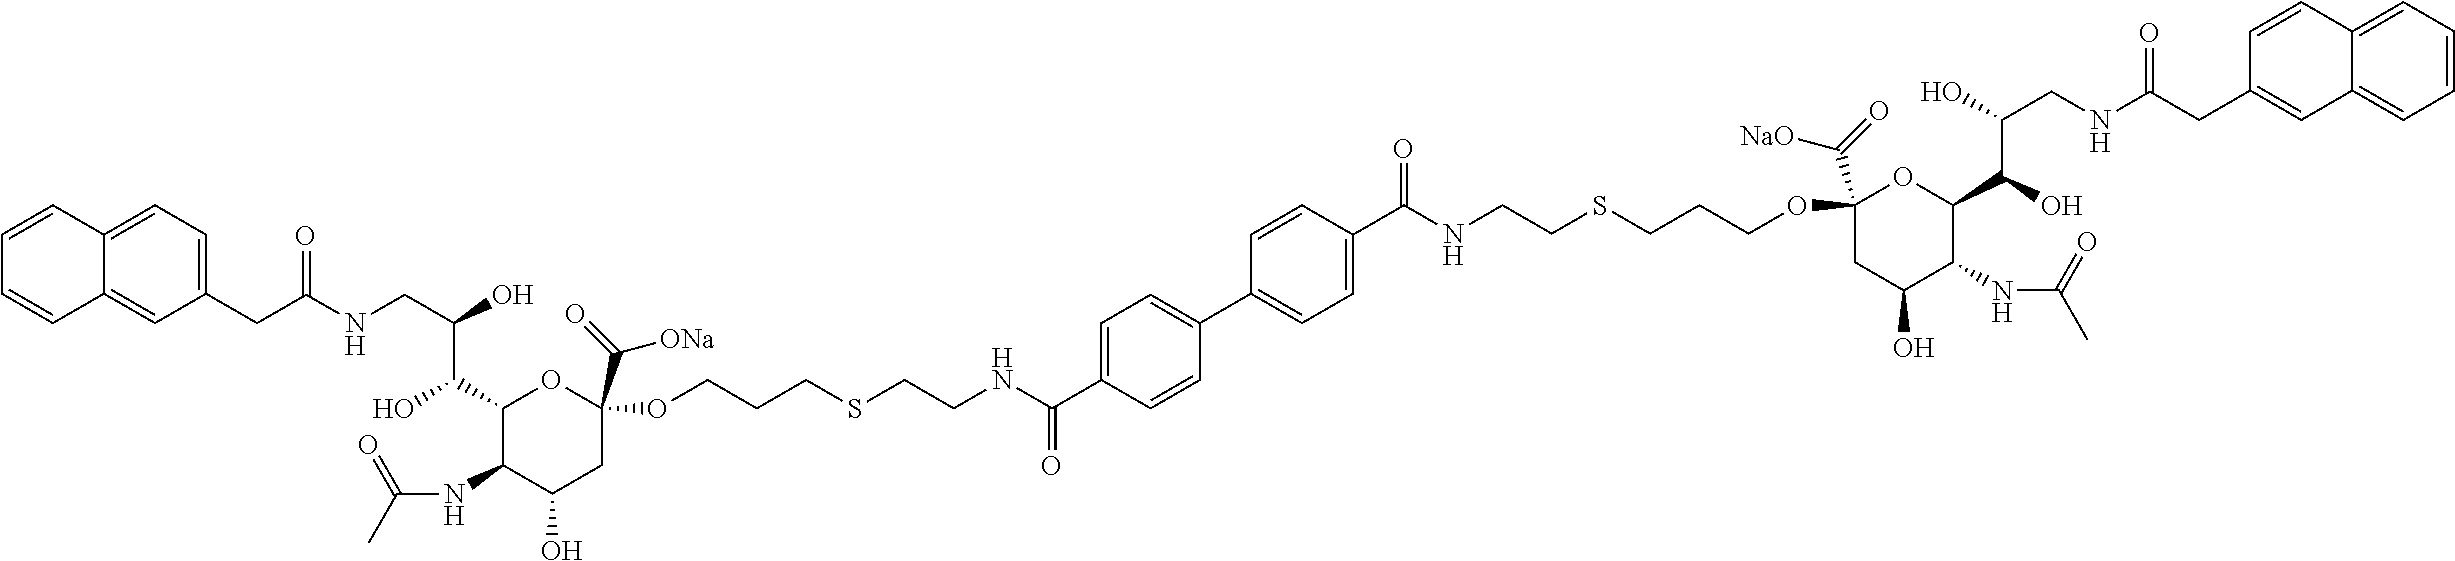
C(NCC(O)C(C1C(NC(C)=O)C(O)CC(C(=O)[ONa])(OCCCSCCNC(C2=CC=C(C3=CC=C(C(NCCSCCCOC4(C(=O)[NaO])CC(O)C(NC(C)=O)C(C(O)C(O)CNC(CC5=CC6=CC=CC=C6C=C5)=O)O4)=O)C=C3)C=C2)=O)O1)O)(CC1=CC=C2C(=C1)C=CC=C2)=O
